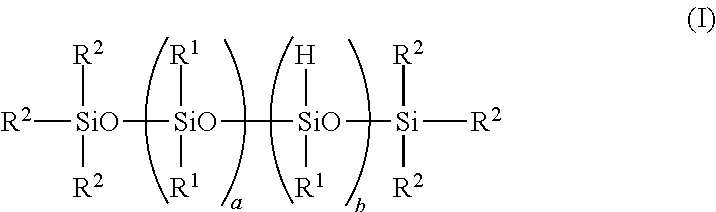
[R2][SiO]([R2])([R2])[SiO]([R1])([R1])[SiO]([H])([R1])[Si]([R2])([R2])[R2]
